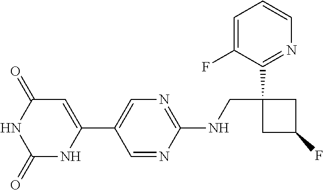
C1=NC(NCC2(C3=NC=CC=C3F)CC(F)C2)=NC=C1C1=CC(=O)NC(=O)N1
